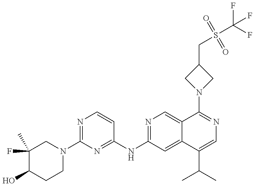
C1(F)(C)C(O)CCN(C2=NC=CC(NC3=NC=C4C(=C3)C(C(C)C)=CN=C4N3CC(CS(C(F)(F)F)(=O)=O)C3)=N2)C1
